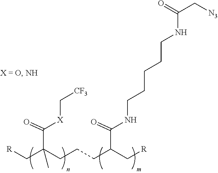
[CF3]C[X]C(=O)C(C[R])(CCCC(C[R])C(NCCCCCNC(C[N3])=O)=O)C
